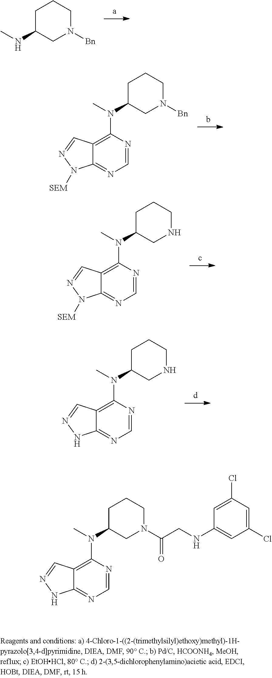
C1=NC(N(C2CCCN([Bn])C2)C)=C2C(=N1)N([SEM])N=C2.C1=NC(N(C2CCCNC2)C)=C2C(=N1)N([SEM])N=C2.C1=NC(N(C2CCCNC2)C)=C2C(=N1)NN=C2.C1C(NC)CN([Bn])CC1.C1=NC(N(C2CCCN(C(CNC3=CC(Cl)=CC(Cl)=C3)=O)C2)C)=C2C(=N1)NN=C2
